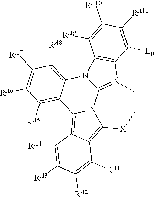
C1([RA7])=C([RA6])C([RA5])=C2C(=C1[RA8])N1C(=N(C)C3=C1C([RA9])=C([RA10])C([RA11])=C3[LB])N1C2=C2C(=C1[X]C)C([RA1])=C([RA2])C([RA3])=C2[RA4]
